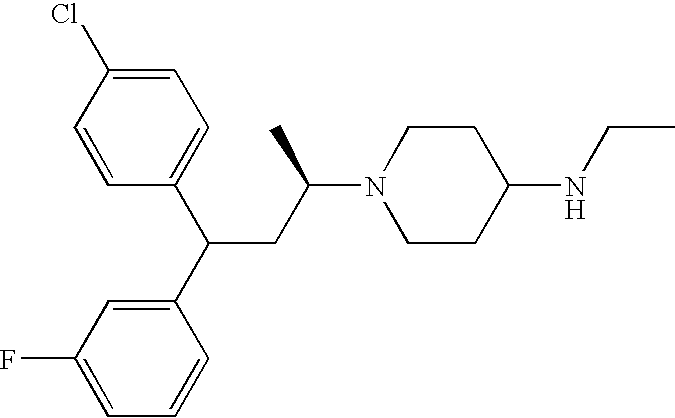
C1=CC(C(CC(C)N2CCC(NCC)CC2)C2=CC(F)=CC=C2)=CC=C1Cl
